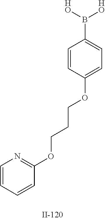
C1=CC=CC(OCCCOC2=CC=C(B([HO])[HO])C=C2)=N1
